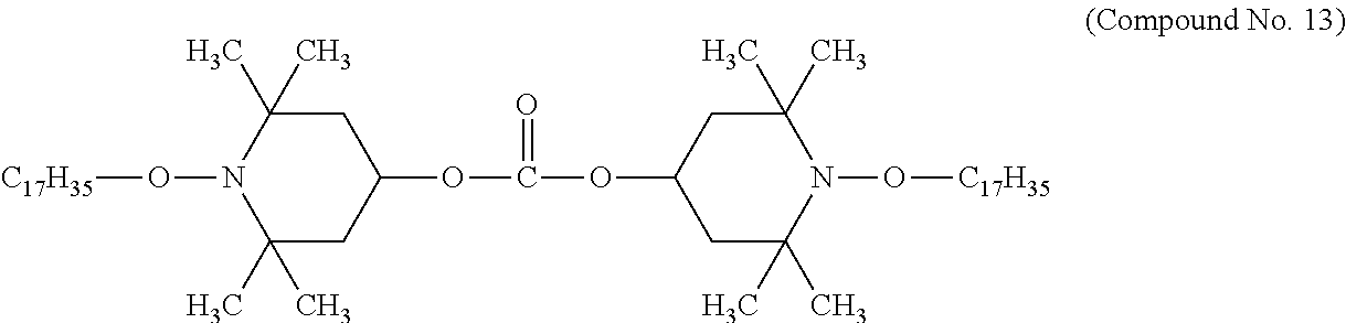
C1(C)(C)CC(OC(OC2CC(C)(C)N(O[C17H35])C(C)(C)C2)=O)CC(C)(C)N1O[C17H35]
